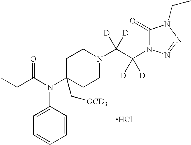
C1C(C[OCD3])(N(C(CC)=O)C2=CC=CC=C2)CCN(C(C(N2C(=O)N(CC)N=N2)([D])[D])([D])[D])C1.Cl
